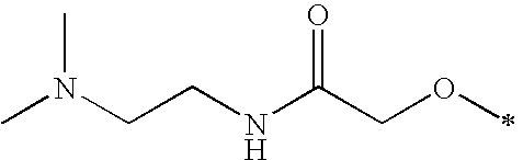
N(CCNC(COC)=O)(C)C
